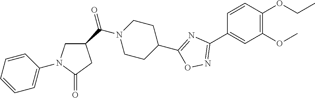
C1=CC(OCC)=C(OC)C=C1C1=NOC(C2CCN(C(C3CN(C4=CC=CC=C4)C(=O)C3)=O)CC2)=N1
